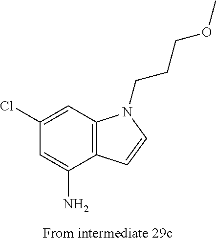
C1(N)=CC(Cl)=CC2=C1C=CN2CCCOC
